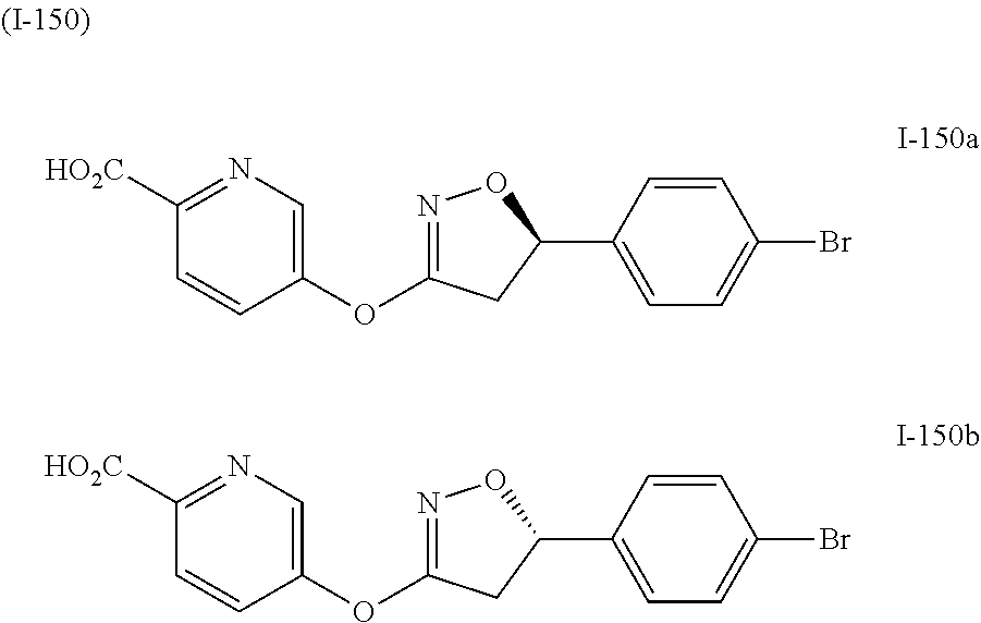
N1=C([HO2C])C=CC(OC2=NOC(C3=CC=C(Br)C=C3)C2)=C1.N1=C([HO2C])C=CC(OC2=NOC(C3=CC=C(Br)C=C3)C2)=C1
